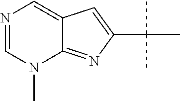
C12=CN=CN(C)C1=NC(C(C)(C)C)=C2
